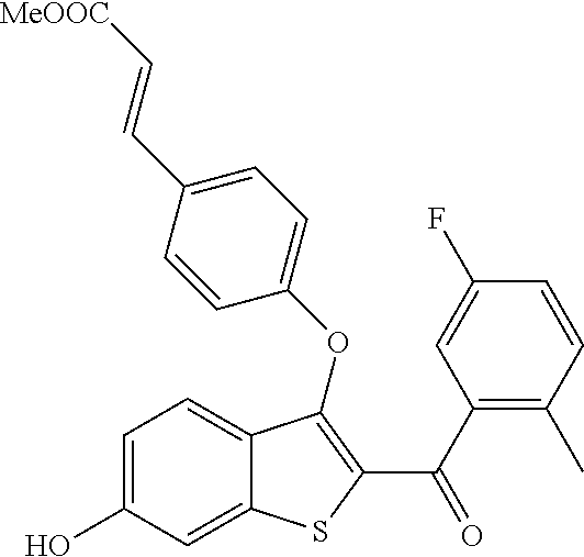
C1=C(O)C=C2C(=C1)C(OC1=CC=C(C=C[MeOOC])C=C1)=C(C(C1=C(C)C=CC(F)=C1)=O)S2
